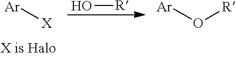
[Ar][X].O[R].[Ar]O[R]
